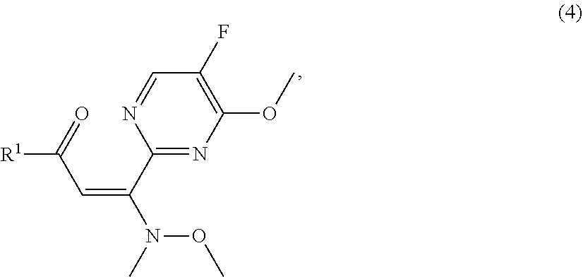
C1(C(N(C)OC)=CC([R1])=O)=NC(OC)=C(F)C=N1
